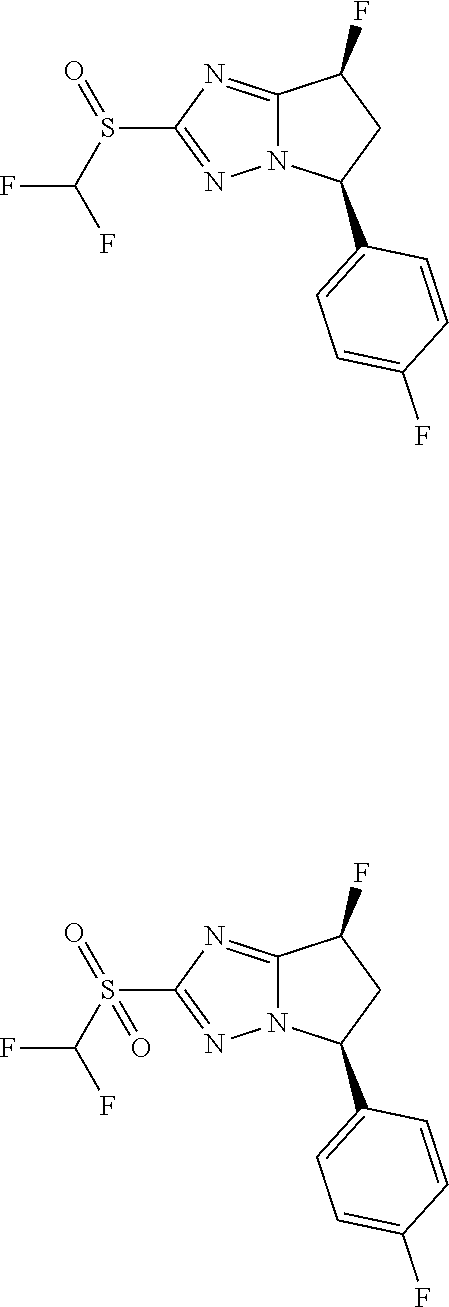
C12=NC(S(C(F)F)=O)=NN1C(C1=CC=C(F)C=C1)CC2F.C12=NC(S(C(F)F)(=O)=O)=NN1C(C1=CC=C(F)C=C1)CC2F
